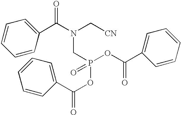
C(C1=CC=CC=C1)(N(C[CN])CP(OC(=O)C1=CC=CC=C1)(OC(C1=CC=CC=C1)=O)=O)=O
